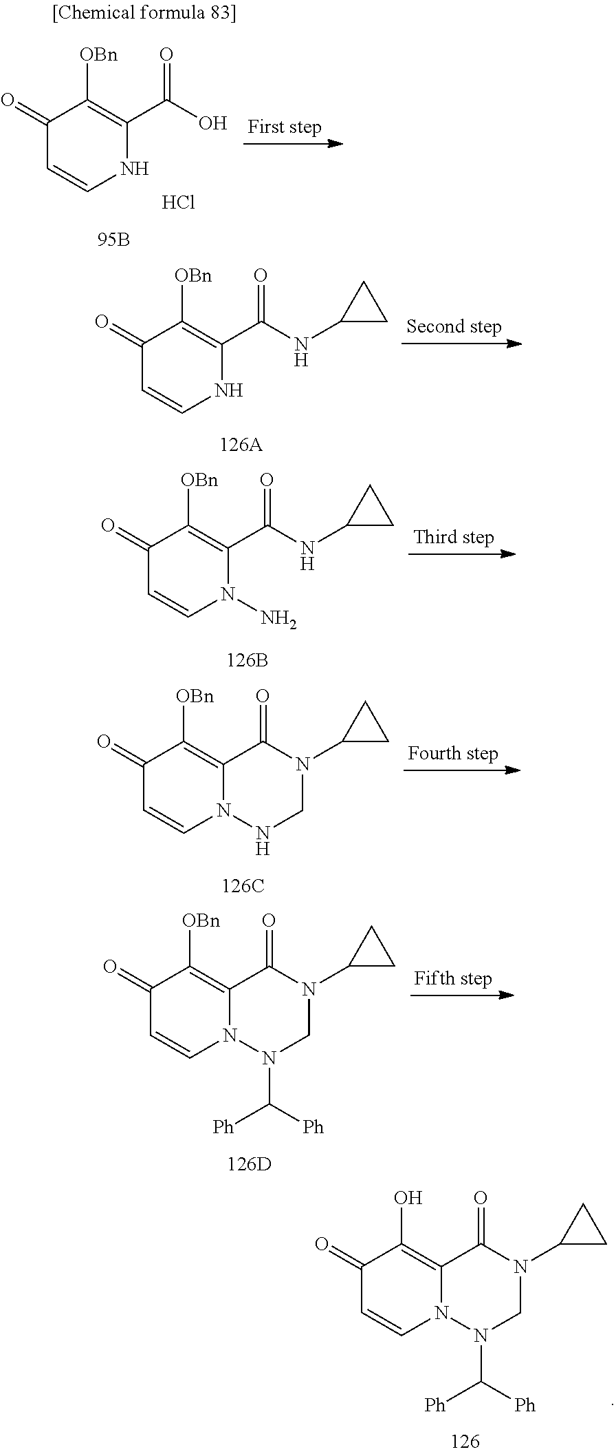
C1(=O)C=CNC(C(O)=O)=C1[OBn].Cl.C1(=O)C=CNC(C(NC2CC2)=O)=C1[OBn].C1(=O)C=CN(N)C(C(NC2CC2)=O)=C1[OBn].C1(=O)C=CN2C(=C1[OBn])C(=O)N(C1CC1)CN2.C1(=O)C=CN2C(=C1[OBn])C(=O)N(C1CC1)CN2C([Ph])[Ph].C1(=O)C=CN2C(=C1O)C(=O)N(C1CC1)CN2C([Ph])[Ph]
